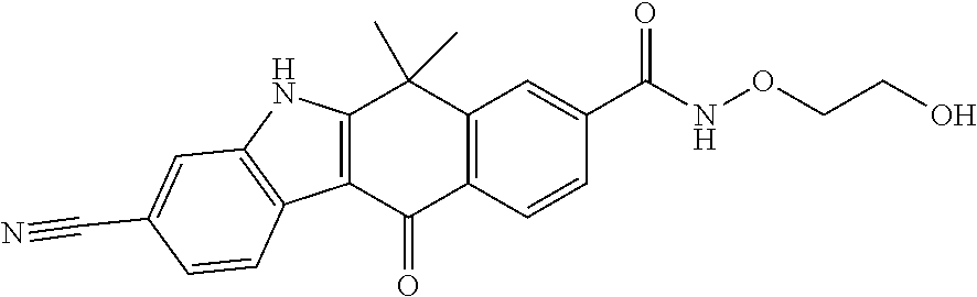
C12=C(C=CC(C(NOCCO)=O)=C1)C(=O)C1=C(C2(C)C)NC2=C1C=CC(C#N)=C2
